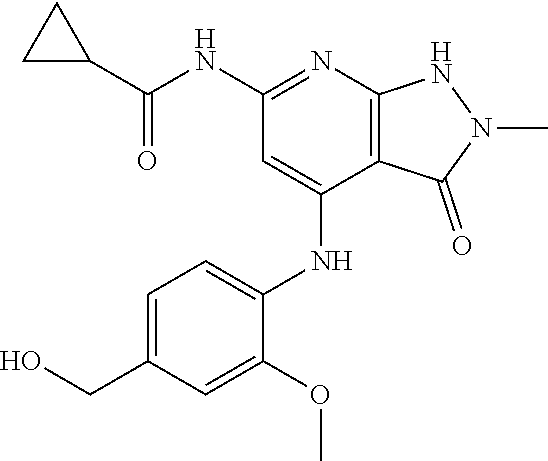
N(C1=NC2=C(C(NC3=CC=C(CO)C=C3OC)=C1)C(=O)N(C)N2)C(C1CC1)=O
